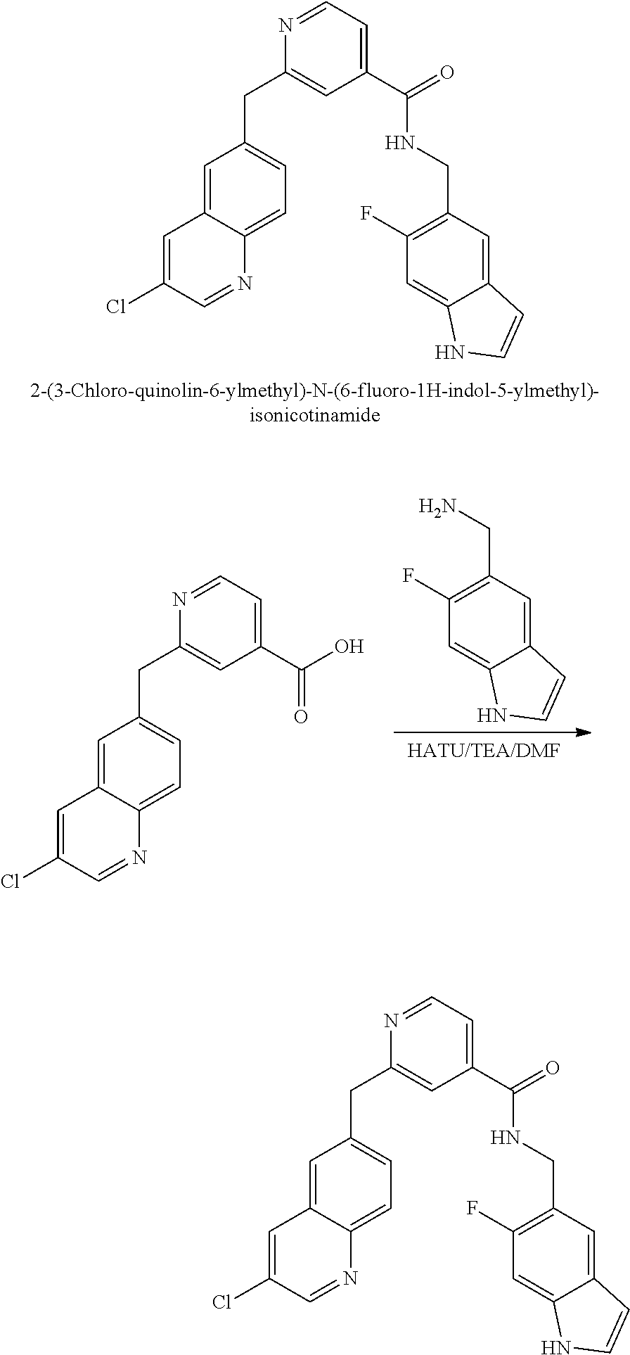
C1=C2C(=CC=C1CC1=CC(C(=O)NCC3=C(F)C=C4C(=C3)C=CN4)=CC=N1)N=CC(Cl)=C2.[HATU/TEA/DMF].NCC1=C(F)C=C2C(=C1)C=CN2.C1=C2C(=CC=C1CC1=CC(C(=O)O)=CC=N1)N=CC(Cl)=C2.C1=C2C(=CC=C1CC1=CC(C(=O)NCC3=C(F)C=C4C(=C3)C=CN4)=CC=N1)N=CC(Cl)=C2
